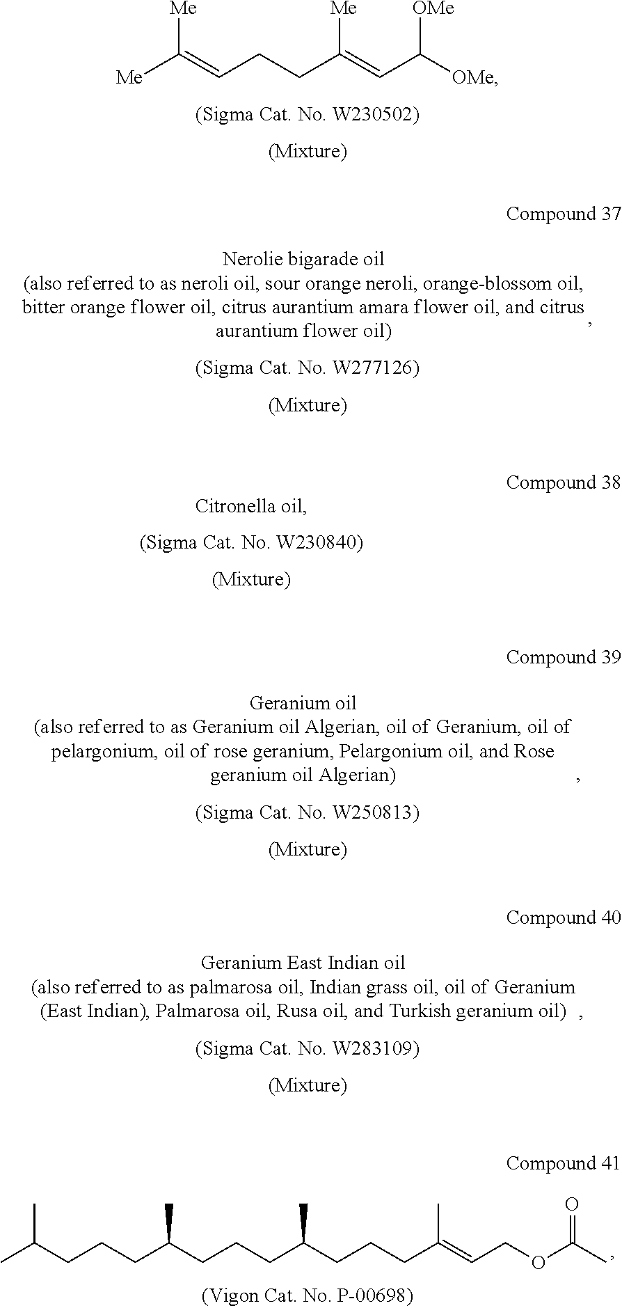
C(C(=CC([OMe])[OMe])[Me])CC=C([Me])[Me].CC(CCCC(CCCC(CCCC(=CCOC(C)=O)C)C)C)C
